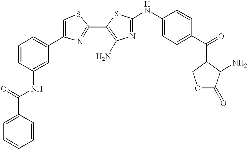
C1=CC(C(=O)NC2=CC(C3=CSC(C4=C(N)N=C(NC5=CC=C(C(=O)C6COC(=O)C6N)C=C5)S4)=N3)=CC=C2)=CC=C1
